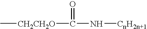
C[CH2CH2O]C(N[CnH2n+1])=O
